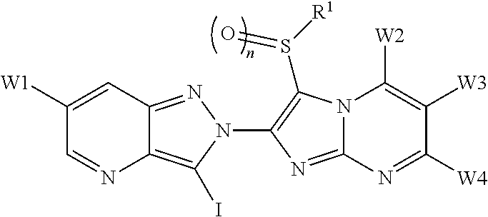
C1([W1])=CC2=NN(C3=C(S([R1])=O)N4C(=N3)N=C([W4])C([W3])=C4[W2])C(I)=C2N=C1
